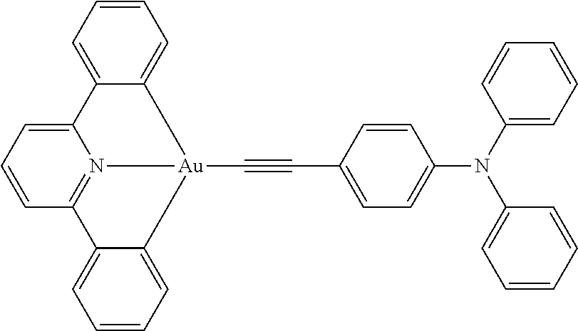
C12=CC=CC3=N1[Au](C#CC1=CC=C(N(C4=CC=CC=C4)C4=CC=CC=C4)C=C1)(C1=CC=CC=C31)C1=CC=CC=C21
